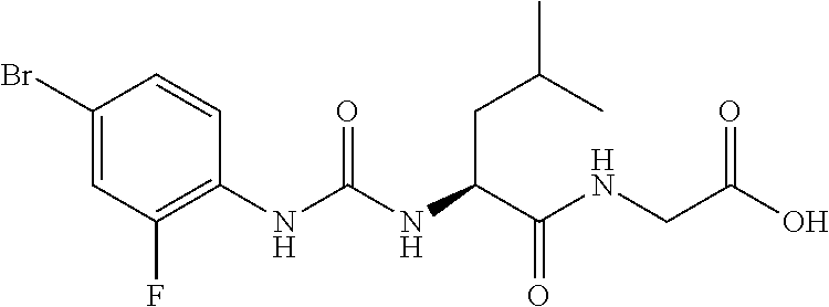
C(C(NC(=O)NC1=C(F)C=C(Br)C=C1)C(NCC(O)=O)=O)C(C)C
